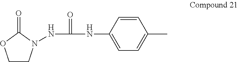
C1CN(NC(=O)NC2=CC=C(C)C=C2)C(=O)O1
